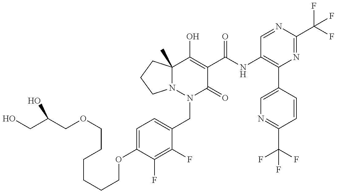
C1(OCCCCCCOCC(CO)O)=CC=C(CN2C(=O)C(C(=O)NC3=C(C4=CN=C(C(F)(F)F)C=C4)N=C(C(F)(F)F)N=C3)=C(O)C3(C)N2CCC3)C(F)=C1F
